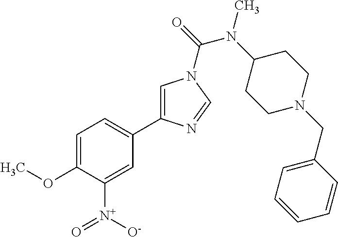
C1=C(OC)C([N+](=O)[O-])=CC(C2=CN(C(=O)N(C3CCN(CC4=CC=CC=C4)CC3)C)C=N2)=C1
